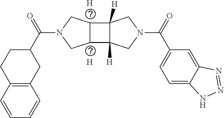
[H].[H].C1C(C(N2CC3C(C4([H])C3([H])CN(C(C3=CC=C5C(=C3)N=NN5)=O)C4)C2)=O)CC2=C(C1)C=CC=C2
